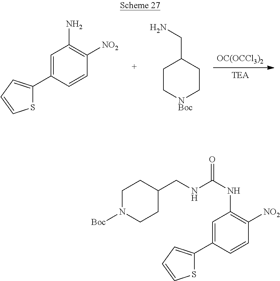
[OC(OCCl3)2].[TEA].C1(C2=CC=CS2)=CC(N)=C([NO2])C=C1.C1C[NBoc]CCC1CN.C1(C2=CC=CS2)=CC(NC(NCC2CCN([Boc])CC2)=O)=C([NO2])C=C1
